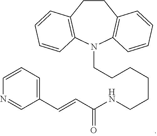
C(CNC(C=CC1=CC=CN=C1)=O)CCCCN1C2=C(C=CC=C2)CCC2=C1C=CC=C2
